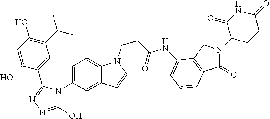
C1(O)=NN=C(C2=CC(C(C)C)=C(O)C=C2O)N1C1=CC=C2C(=C1)C=CN2CCC(=O)NC1=CC=CC2=C1CN(C1CCC(=O)NC1=O)C2=O
